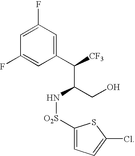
C1(C([CF3])C(CO)N[O2S]C2=CC=C(Cl)S2)=CC(F)=CC(F)=C1
